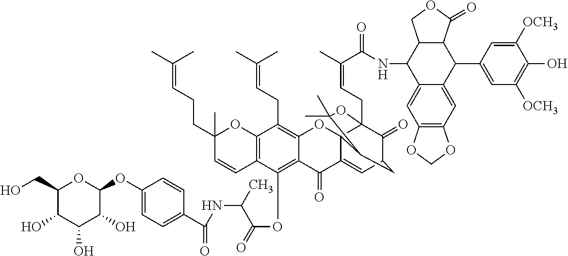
C1(O)C(CO)OC(OC2=CC=C(C(=O)NC(C(=O)OC3=C4C(=C(CC=C(C)C)C5=C3C=CC(C)(CCC=C(C)C)O5)OC35C(=CC6C(=O)C3(CC=C(C)C(=O)NC3C7=CC8=C(C=C7C(C7=CC([OCH3])=C(O)C([OCH3])=C7)C7C3COC7=O)OCO8)OC(C)(C)C5C6)C4=O)C)C=C2)C(O)C1O
